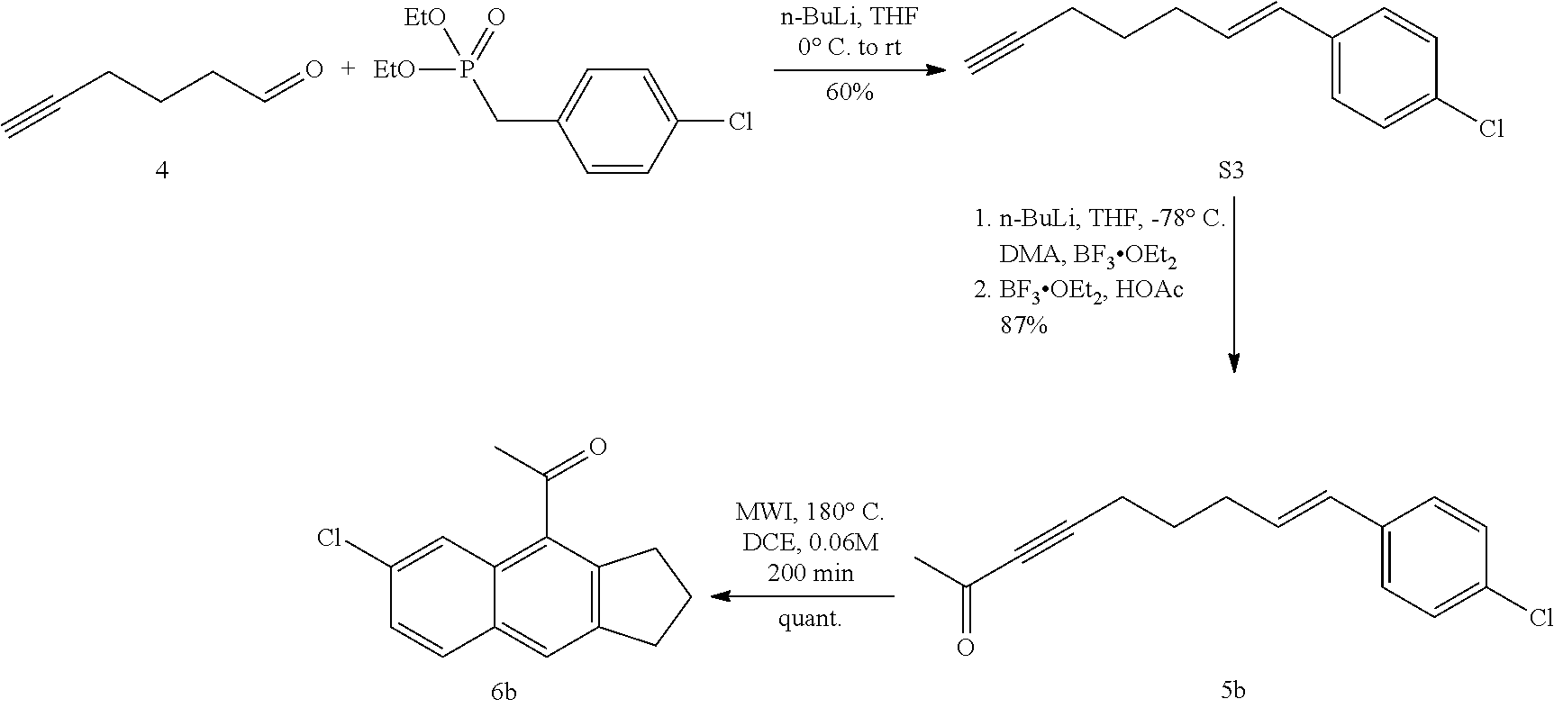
C#CCCCC=O.[EtO]P(CC1=CC=C(Cl)C=C1)(=O)[EtO].C#CCCCC=CC1=CC=C(Cl)C=C1.[S3].C(#CCCCC=CC1=CC=C(Cl)C=C1)C(C)=O.C12=C(C(C(C)=O)=C3C(=C1)C=CC(Cl)=C3)CCC2
